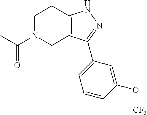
C1N(C(C)=O)CC2=C(C1)NN=C2C1=CC=CC(O[CF3])=C1
